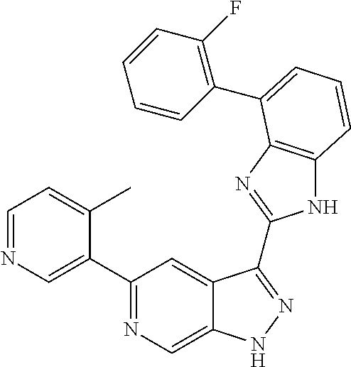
C1=NC=C(C2=NC=C3C(=C2)C(C2=NC4=C(N2)C=CC=C4C2=C(F)C=CC=C2)=NN3)C(C)=C1
